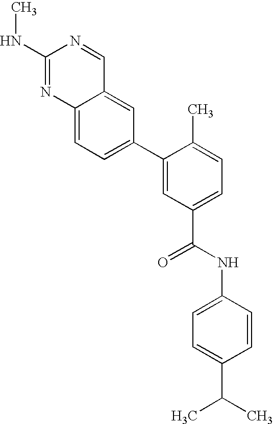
N(C1=NC2=CC=C(C3=CC(C(=O)NC4=CC=C(C(C)C)C=C4)=CC=C3C)C=C2C=N1)C
